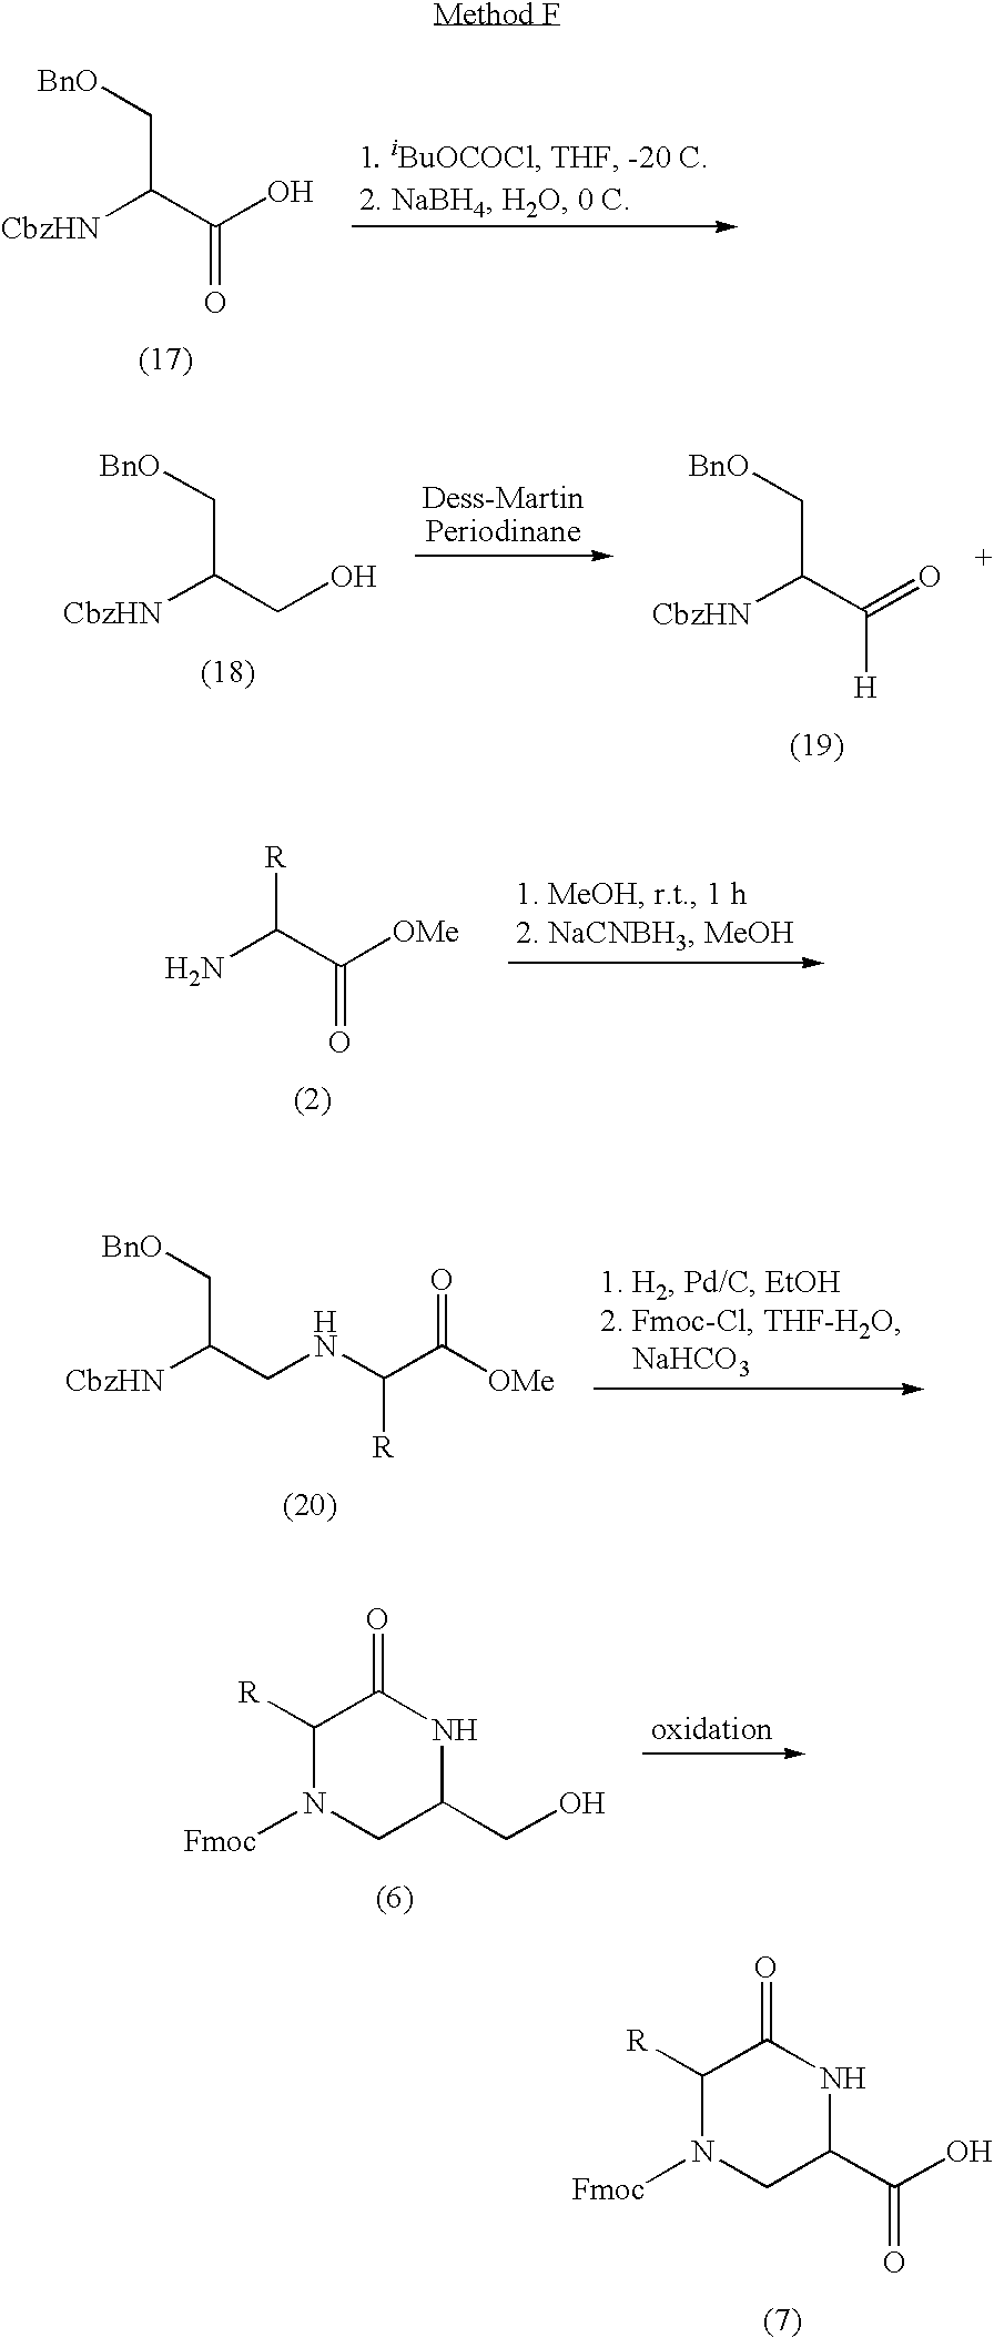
[BnO]CC(C(O)=O)[CbzHN].[BnO]CC(CO)[CbzHN].[BnO]CC(C(=O)[H])[CbzHN].[R]C(C([OMe])=O)N.[BnO]CC(CNC(C([OMe])=O)[R])[CbzHN].C1([R])N([Fmoc])CC(CO)NC1=O.C1([R])N([Fmoc])CC(C(O)=O)NC1=O
